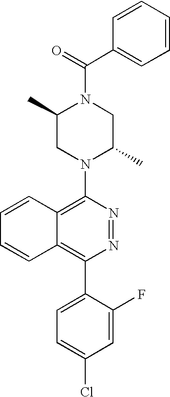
C(N1C(C)CN(C2=C3C(=C(C4=CC=C(Cl)C=C4F)N=N2)C=CC=C3)C(C)C1)(C1=CC=CC=C1)=O
